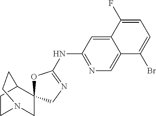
C12=CC(NC3=NCC4(O3)C3CCN(C4)CC3)=NC=C1C(Br)=CC=C2F
